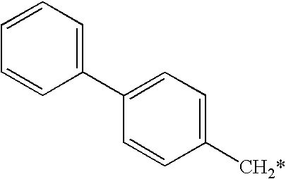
C1(C2=CC=C([CH2*])C=C2)=CC=CC=C1
